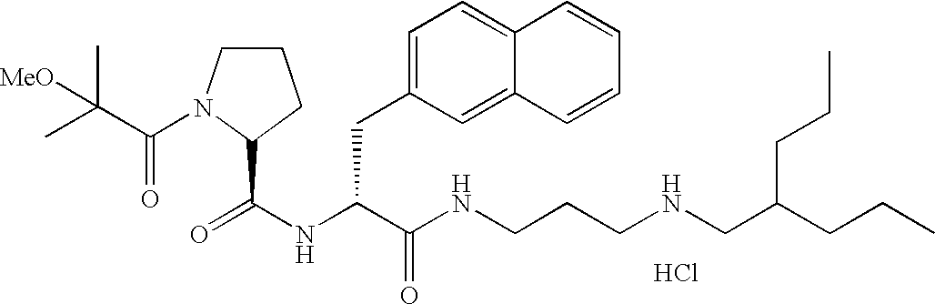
Cl.N(C(C(NCCCNCC(CCC)CCC)=O)CC1=CC=C2C(=C1)C=CC=C2)C(=O)C1N(C(=O)C(C)(C)[MeO])CCC1
